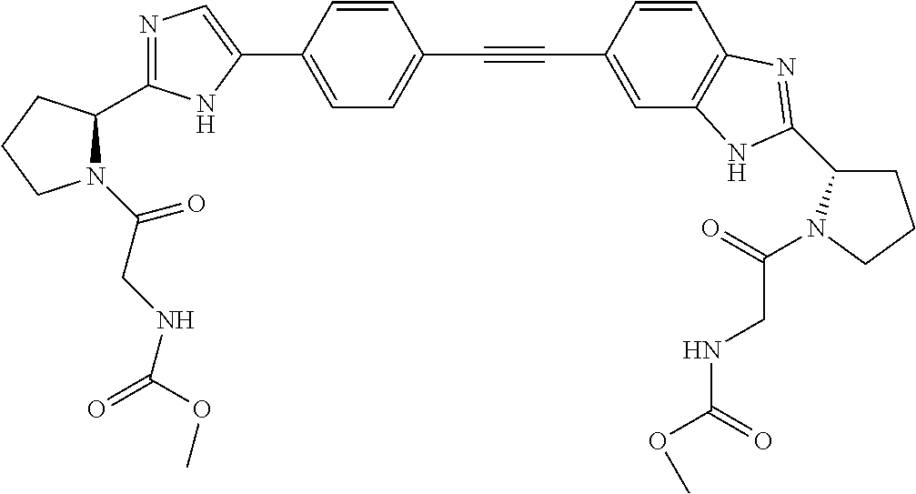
C1=C(C2=CN=C(C3N(C(CNC(=O)OC)=O)CCC3)N2)C=CC(C#CC2=CC3=C(C=C2)N=C(C2CCCN2C(=O)CNC(=O)OC)N3)=C1
